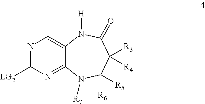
N1=C([LG2])N=C2C(=C1)N([H])C(=O)C([R3])([R4])C([R6])([R5])N2[R7]
